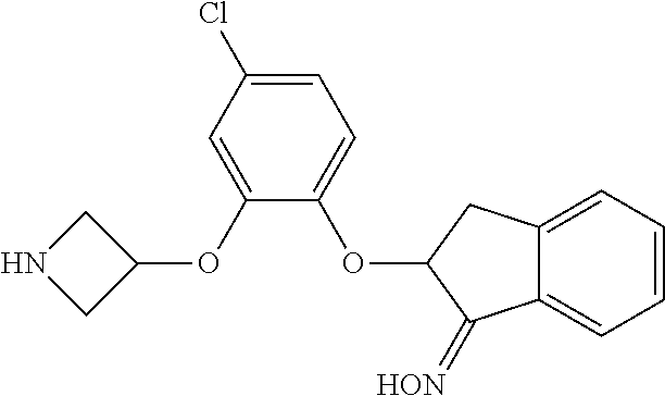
C1(OC2CNC2)=CC(Cl)=CC=C1OC1C(=[HON])C2=CC=CC=C2C1
